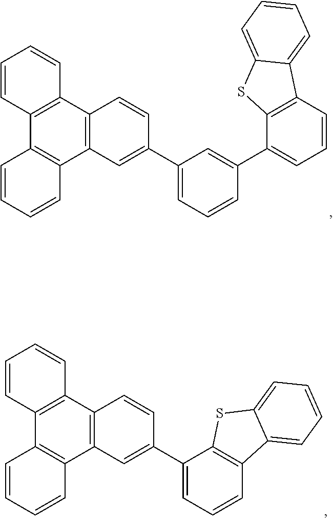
C12=C(C3=C(C4=C1C=CC=C4)C=C(C1=CC=CC(C4=CC=CC5=C4SC4=CC=CC=C54)=C1)C=C3)C=CC=C2.C1=CC2=C(C=C1)C1=C(C3=C2C=CC=C3)C=C(C2=CC=CC3=C2SC2=CC=CC=C32)C=C1
